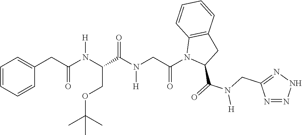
C1=CC=CC(CC(N(C(COC(C)(C)C)C(N(CC(N2C(C(=O)N(CC3=NNN=N3)[H])CC3=C2C=CC=C3)=O)[H])=O)[H])=O)=C1
